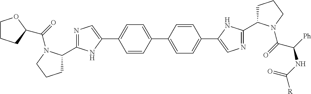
C1=CC(C2=CC=C(C3=CN=C(C4CCCN4C(C(NC(=O)[R])[Ph])=O)N3)C=C2)=CC=C1C1=CN=C(C2CCCN2C(=O)C2OCCC2)N1
